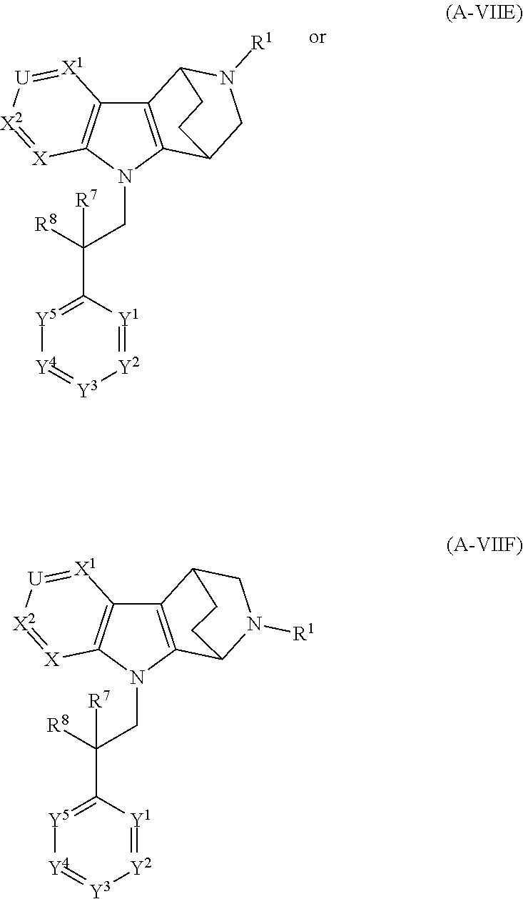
C12=C(N(CC([R8])([R7])C3=[Y5][Y4]=[Y3][Y2]=[Y1]3)C3=C1[X1]=[U][X2]=[X]3)C1CN([R1])C2CC1.C12=C(N(CC([R8])([R7])C3=[Y5][Y4]=[Y3][Y2]=[Y1]3)C3=C1[X1]=[U][X2]=[X]3)C1N([R1])CC2CC1
